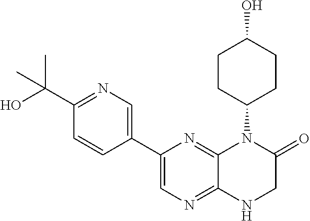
C1(C(C)(O)C)=NC=C(C2=CN=C3C(=N2)N(C2CCC(O)CC2)C(=O)CN3)C=C1
